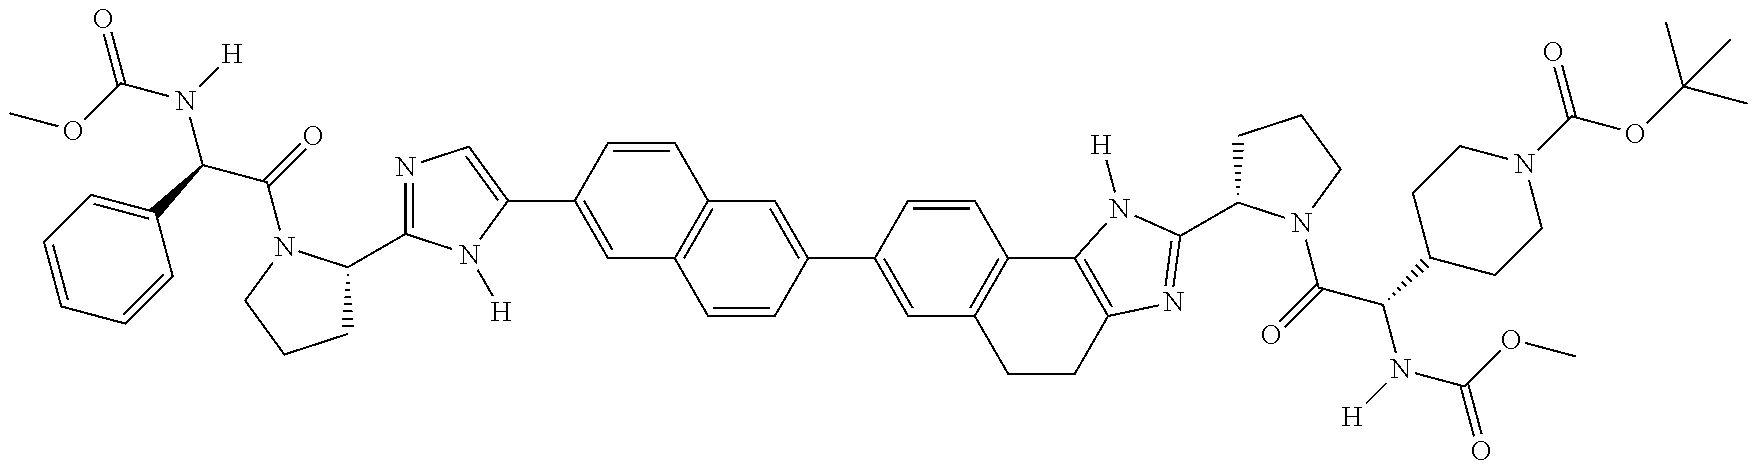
C1C(C2=NC=C(C3=CC4=C(C=C3)C=C(C3=CC5=C(C=C3)C3=C(CC5)N=C(C5CCCN5C(=O)C(C5CCN(C(=O)OC(C)(C)C)CC5)N([H])C(OC)=O)N3[H])C=C4)N2[H])N(C(C(N(C(=O)OC)[H])C2=CC=CC=C2)=O)CC1
